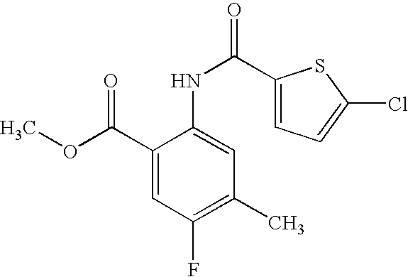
C1(NC(=O)C2=CC=C(Cl)S2)=CC(C)=C(F)C=C1C(OC)=O
